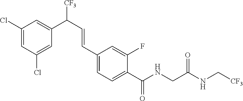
C1(Cl)=CC(Cl)=CC(C(C=CC2=CC=C(C(NCC(NC[CF3])=O)=O)C(F)=C2)[CF3])=C1
